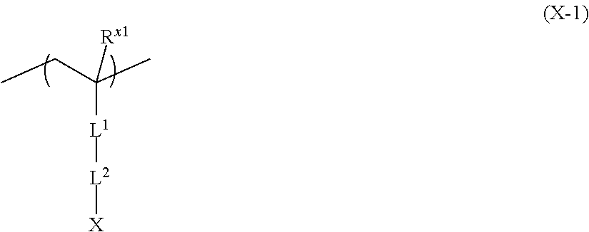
CCC(C)([L1][L2][X])[Rx1]
